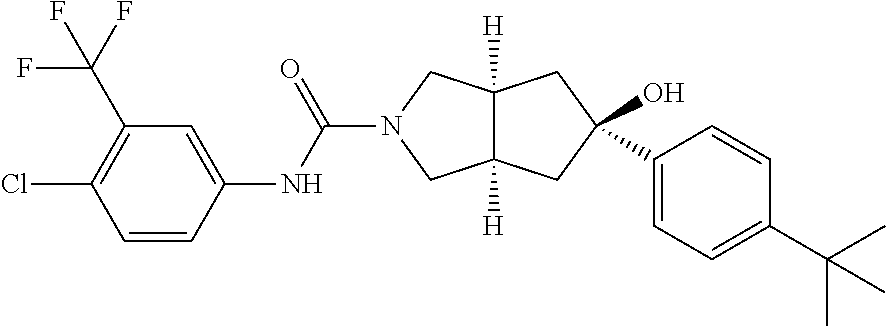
O=C(N1CC2([H])C([H])(C1)CC(O)(C1=CC=C(C(C)(C)C)C=C1)C2)NC1=CC(C(F)(F)F)=C(Cl)C=C1
